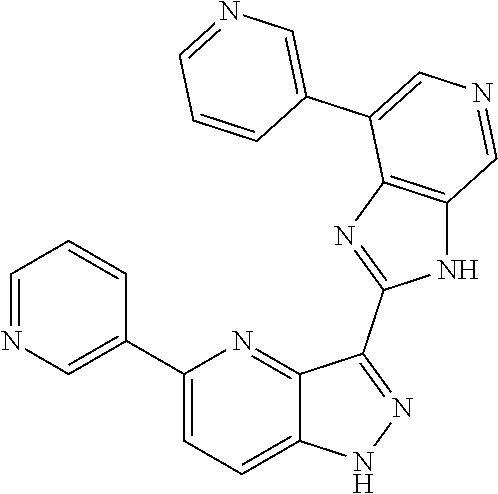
C1(C2=CN=CC=C2)=CC=C2C(=N1)C(C1=NC3=C(N1)C=NC=C3C1=CN=CC=C1)=NN2
